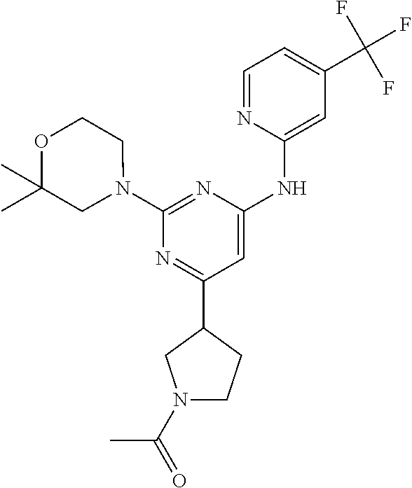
N1=C(C2CN(C(=O)C)CC2)C=C(NC2=CC(C(F)(F)F)=CC=N2)N=C1N1CCOC(C)(C)C1
